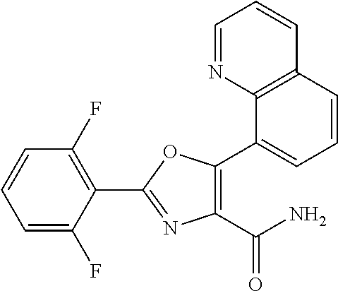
C1(C(N)=O)=C(C2=CC=CC3=C2N=CC=C3)OC(C2=C(F)C=CC=C2F)=N1
